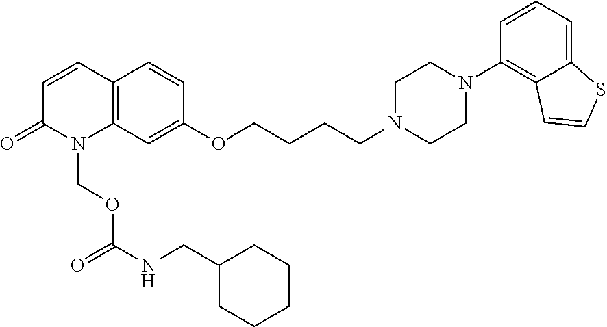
N1(CCCCOC2=CC3=C(C=C2)C=CC(=O)N3COC(NCC2CCCCC2)=O)CCN(C2=C3C(=CC=C2)SC=C3)CC1
